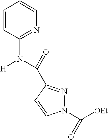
C1=CC(N([H])C(=O)C2=NN(C([OEt])=O)C=C2)=NC=C1
